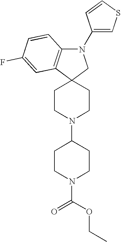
C1CN(C2CCN(C(OCC)=O)CC2)CCC12CN(C1=CSC=C1)C1=C2C=C(F)C=C1
